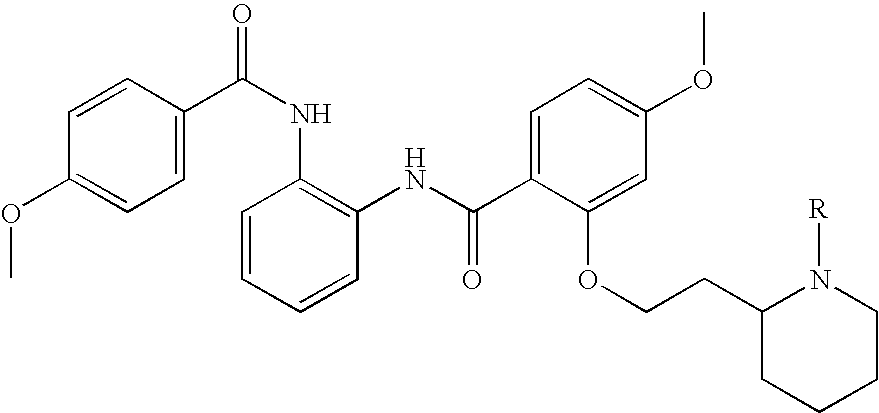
C1=C(C(NC2=C(NC(C3=CC=C(OC)C=C3OCCC3CCCCN3[R])=O)C=CC=C2)=O)C=CC(OC)=C1
